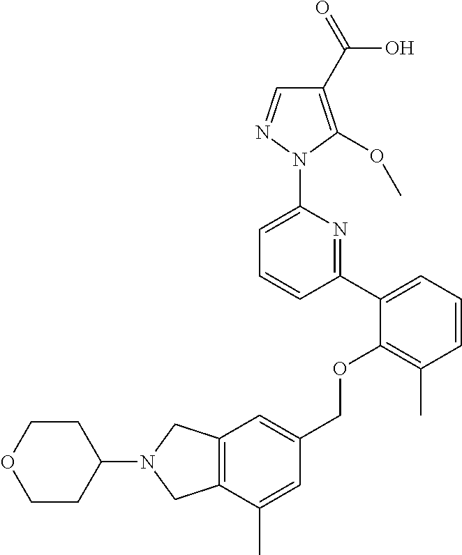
C1(C2=CC=CC(C)=C2OCC2=CC3=C(C(C)=C2)CN(C2CCOCC2)C3)=NC(N2N=CC(C(=O)O)=C2OC)=CC=C1
